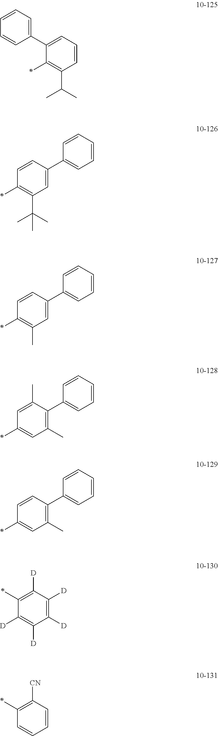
C1=CC(C2=CC=CC(C(C)C)=C2*)=CC=C1.C1(*)=C(C(C)(C)C)C=C(C2=CC=CC=C2)C=C1.C1(*)=C(C)C=C(C2=CC=CC=C2)C=C1.C1(*)=CC(C)=C(C2=CC=CC=C2)C(C)=C1.C1(*)=CC(C)=C(C2=CC=CC=C2)C=C1.C1([D])=C([D])C([D])=C([D])C([D])=C1*.C1=CC([CN])=C(*)C=C1
